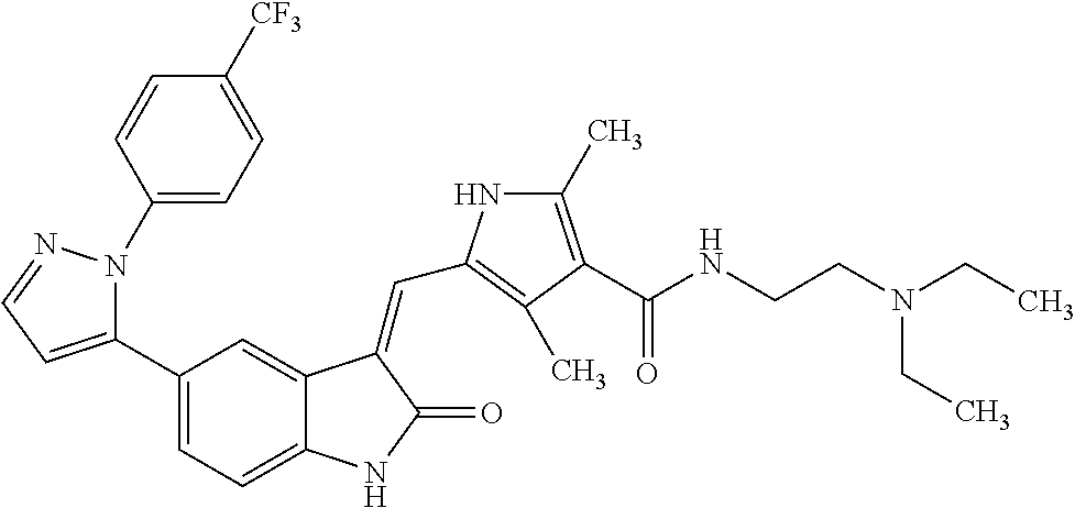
N1(C2=CC=C([CF3])C=C2)C(C2=CC=C3C(=C2)C(=CC2=C(C)C(C(NCCN(CC)CC)=O)=C(C)N2)C(=O)N3)=CC=N1
